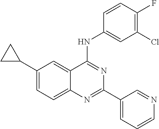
C1(C2=CC=C3C(=C2)C(NC2=CC(Cl)=C(F)C=C2)=NC(C2=CC=CN=C2)=N3)CC1
